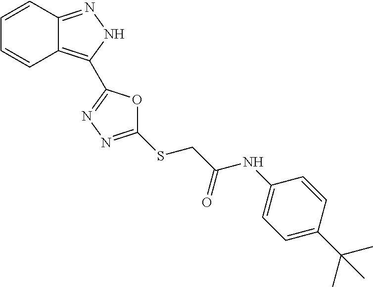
C1=CC2=NNC(C3=NN=C(SCC(NC4=CC=C(C(C)(C)C)C=C4)=O)O3)=C2C=C1
